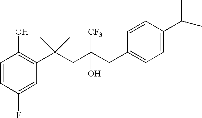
C1(F)=CC(C(CC(CC2=CC=C(C(C)C)C=C2)(O)[CF3])(C)C)=C(O)C=C1
